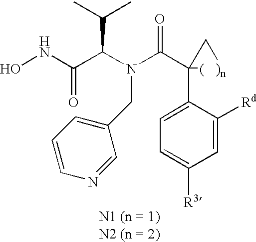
ONC(C(N(C(C1(C2=CC=C([R3])C=C2[Rd])[(   )n]C1)=O)CC1=CC=CN=C1)C(C)C)=O
